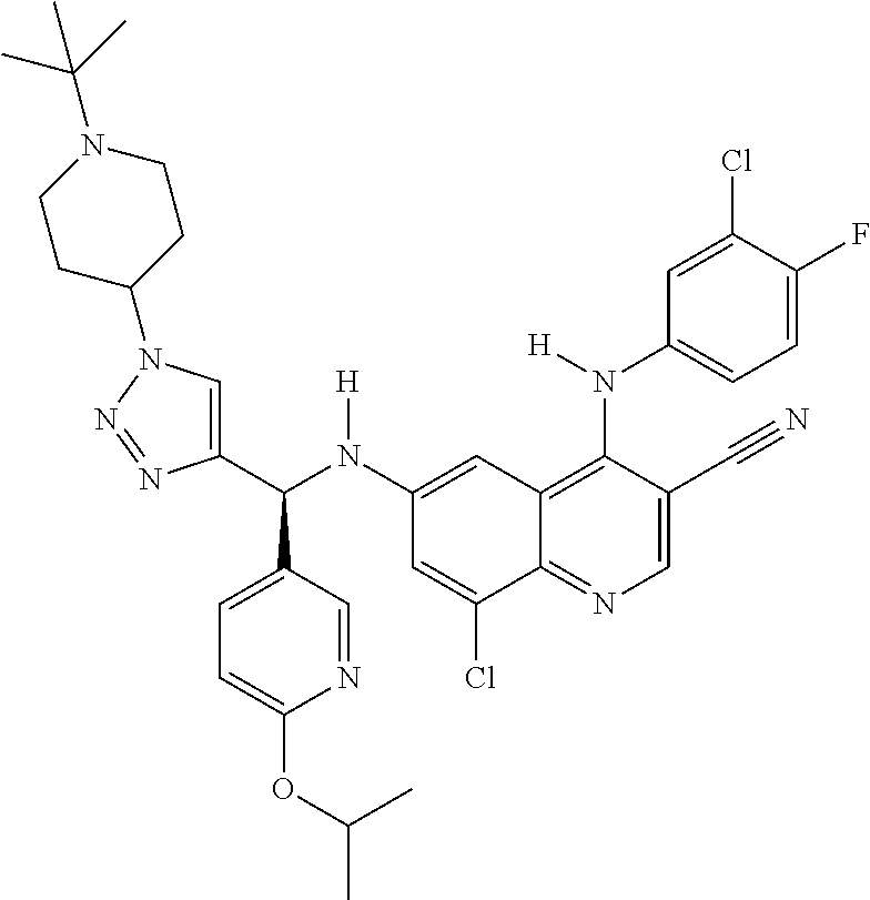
C1(N(C(C2=CN(C3CCN(C(C)(C)C)CC3)N=N2)C2=CC=C(OC(C)C)N=C2)[H])=CC2=C(N(C3=CC=C(F)C(Cl)=C3)[H])C(C#N)=CN=C2C(Cl)=C1
